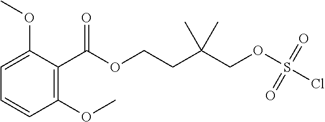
C1(C(=O)OCCC(COS(=O)(=O)Cl)(C)C)=C(OC)C=CC=C1OC
